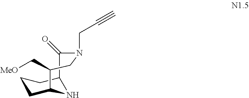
C1CC2NC(C1)C(=O)N(CC#C)CC2C[MeO]
